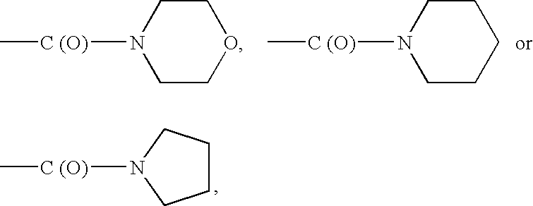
C[C (O)]N1CCOCC1.C[C (O)]N1CCCCC1.C[C (O)]N1CCCC1
